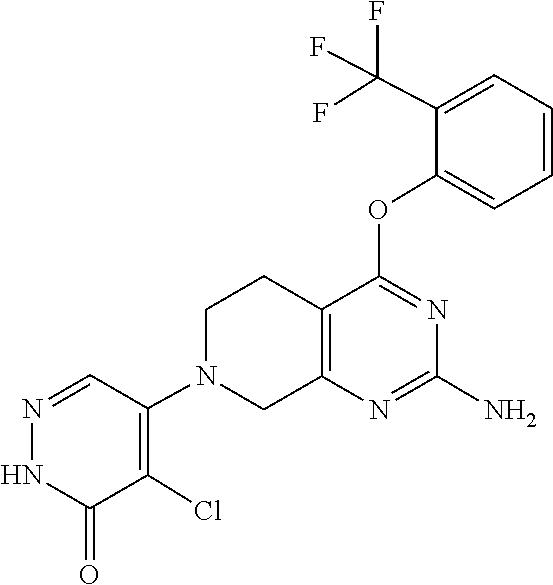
NC1=NC2=C(CCN(C3=C(Cl)C(=O)NN=C3)C2)C(OC2=CC=CC=C2C(F)(F)F)=N1
